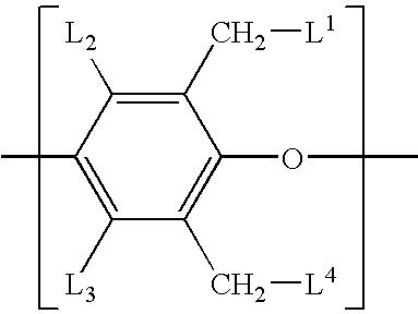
C1(C[L1])=C([L2])C(C)=C([L3])C(C[L4])=C1OC
